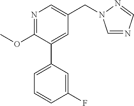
C1(OC)=NC=C(CN2C=NC=N2)C=C1C1=CC=CC(F)=C1
